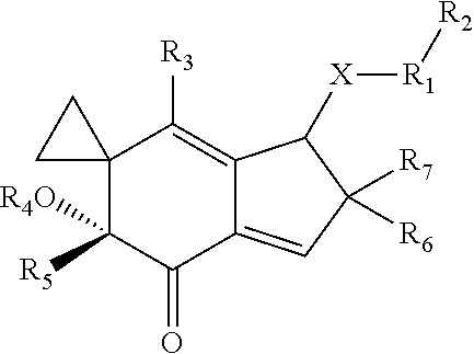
C12(C([R4O])([R5])C(=O)C3=CC([R6])([R7])C([X][R1][R2])C3=C1[R3])CC2
